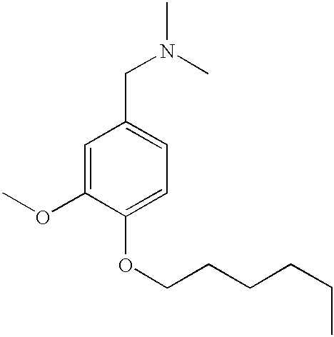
N(CC1=CC=C(OCCCCCC)C(OC)=C1)(C)C
